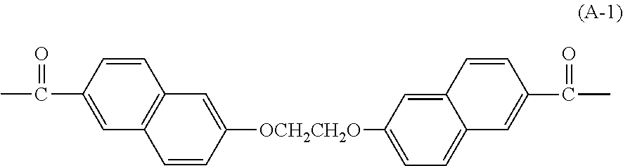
C1=CC(C(C)=O)=CC2=C1C=C([OCH2CH2O]C1=CC=C3C(=C1)C=CC(C(C)=O)=C3)C=C2
